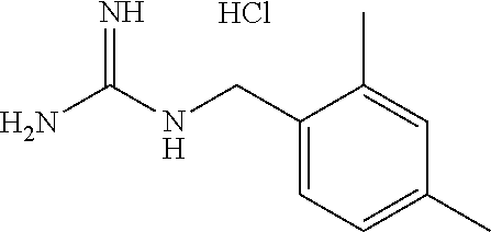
C1(CNC(N)=N)=CC=C(C)C=C1C.Cl
